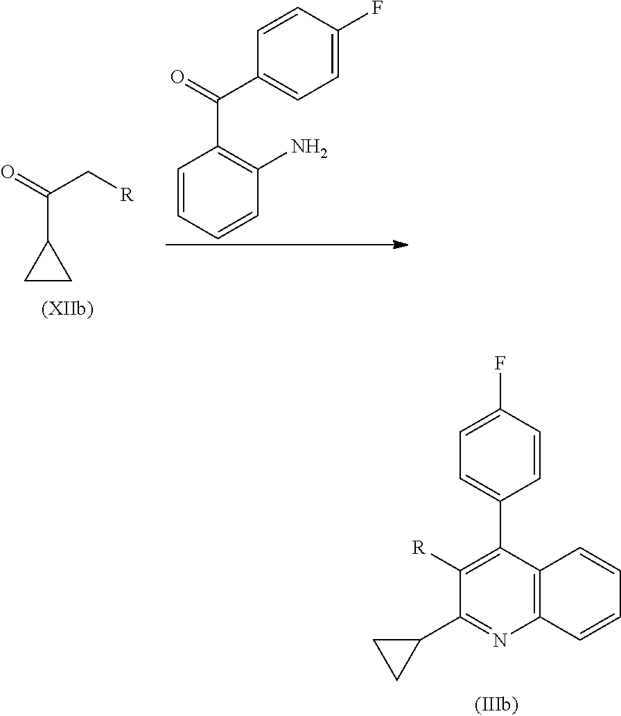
C1CC1C(=O)C[R].C1=CC=CC(N)=C1C(=O)C1=CC=C(F)C=C1.C12=C(C(C3=CC=C(F)C=C3)=C([R])C(C3CC3)=N1)C=CC=C2
